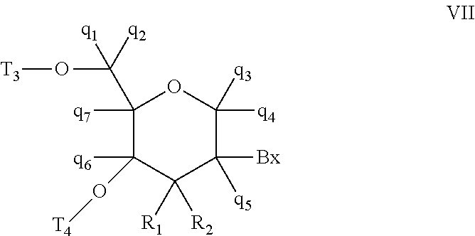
C1(C([q2])(O[T3])[q1])([q7])C(O[T4])([q6])C([R2])([R1])C([q5])([Bx])C([q4])([q3])O1
